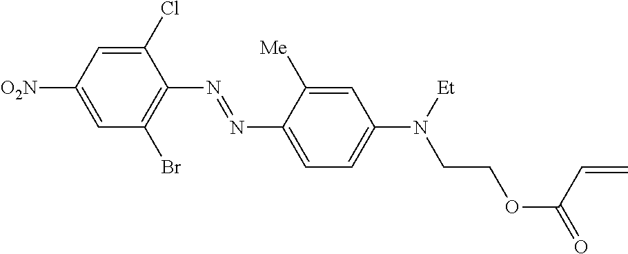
C1=C([O2N])C=C(Cl)C(N=NC2=CC=C(N([Et])CCOC(=O)C=C)C=C2[Me])=C1Br
